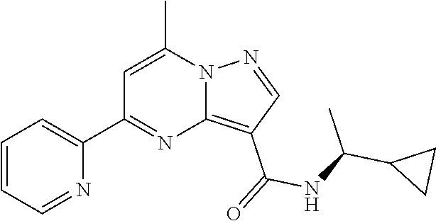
C12=C(C(=O)NC(C3CC3)C)C=NN1C(C)=CC(C1=CC=CC=N1)=N2
